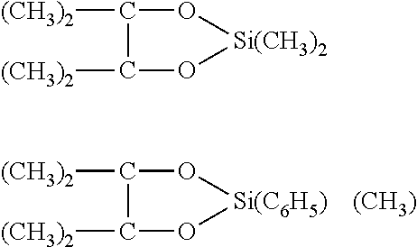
O1C([(CH3)2])C([(CH3)2])O[Si(C6H5)]1.[(CH3)].O1C([(CH3)2])C([(CH3)2])O[Si(CH3)2]1
